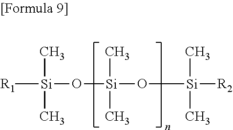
[R1][Si](O[Si](O[Si]([R2])(C)C)(C)C)(C)C
